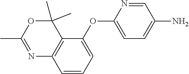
C1(C)=NC2=C(C(C)(C)O1)C(OC1=CC=C(N)C=N1)=CC=C2
